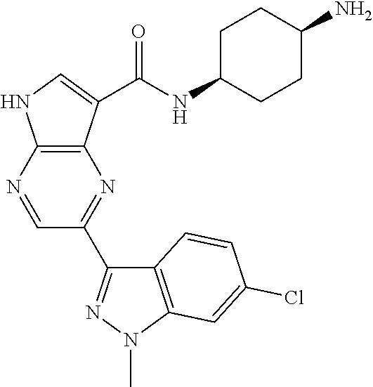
N1=CC(C2=NN(C)C3=C2C=CC(Cl)=C3)=NC2=C1NC=C2C(NC1CCC(N)CC1)=O
